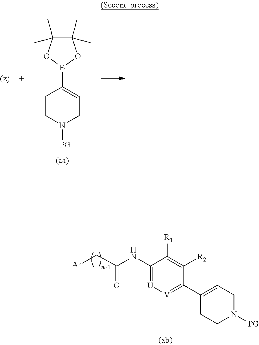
C1(NC(C[Ar])=O)=[U][V]=C(C2=CCN([PG])CC2)C([R2])=C1[R1].C1CN([PG])CC=C1B1OC(C)(C)C(C)(C)O1
